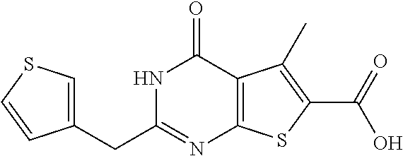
C1(CC2=NC3=C(C(=O)N2)C(C)=C(C(=O)O)S3)=CSC=C1
